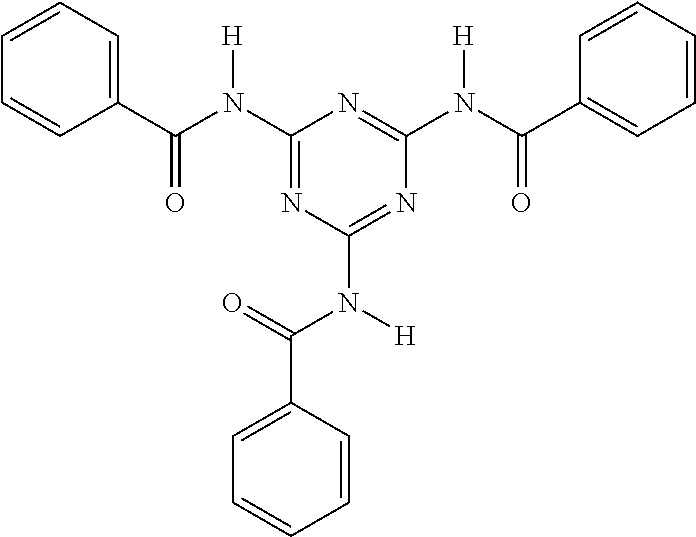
C1=CC=CC(C(N(C2=NC(N(C(=O)C3=CC=CC=C3)[H])=NC(N(C(C3=CC=CC=C3)=O)[H])=N2)[H])=O)=C1
